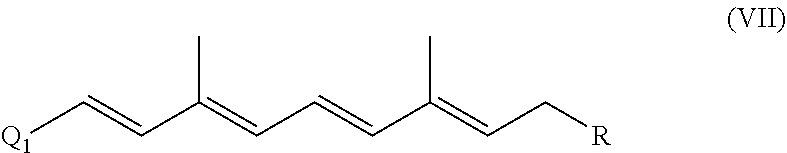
[Q1]C=CC(=CC=CC(=CC[R])C)C
